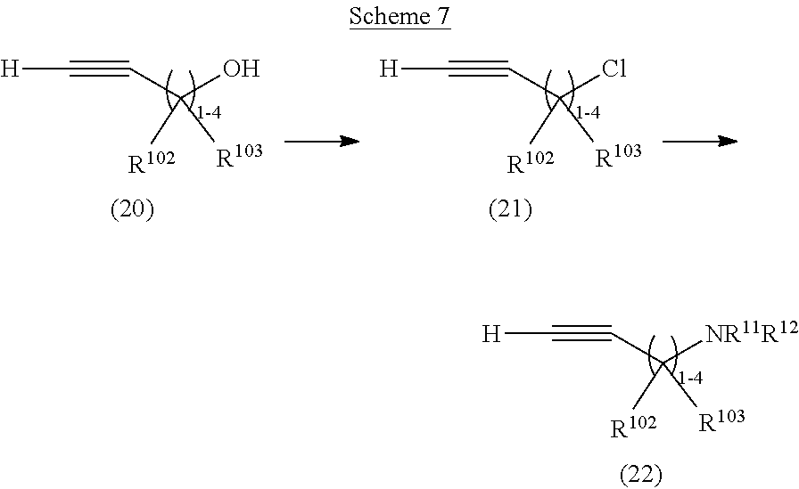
[R102]C([R103])(C#C[H])[NR11R12].[R102]C([R103])(C#C[H])O.[R102]C([R103])(C#C[H])Cl
